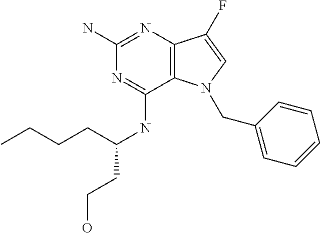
C12=C(N(CC3=CC=CC=C3)C=C1F)C(NC(CCO)CCCC)=NC(N)=N2
